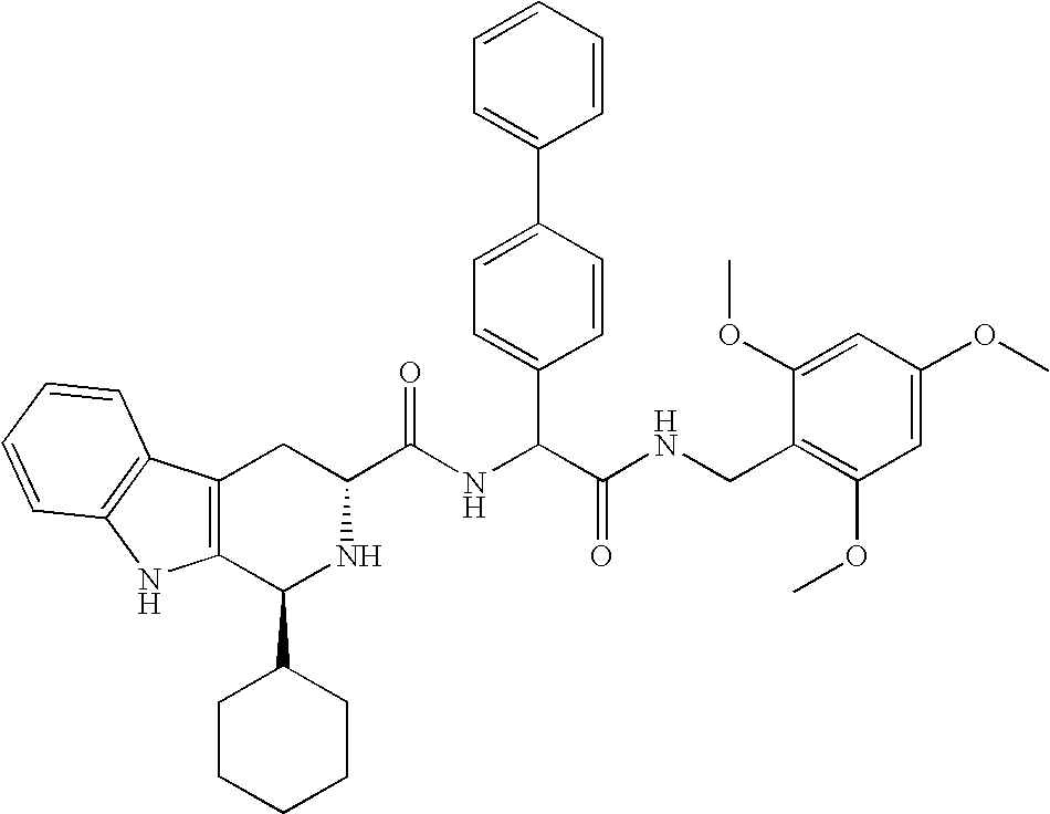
C1(C2CCCCC2)NC(C(=O)NC(C2=CC=C(C3=CC=CC=C3)C=C2)C(NCC2=C(OC)C=C(OC)C=C2OC)=O)CC2=C1NC1=C2C=CC=C1
